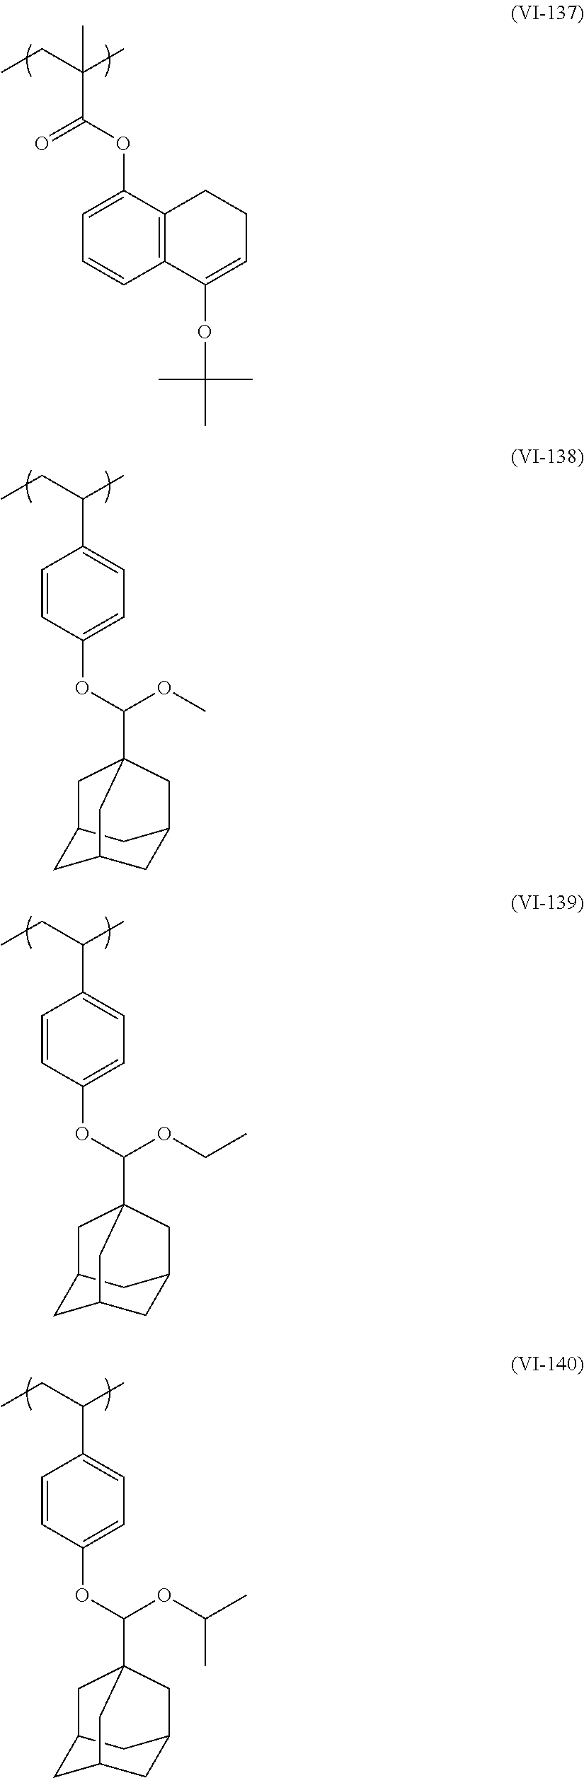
CCC(C)(C(=O)OC1=CC=CC2=C1CCC=C2OC(C)(C)C)C.CCC(C)C1=CC=C(OC(OC)C23CC4CC(CC(C4)C2)C3)C=C1.CCC(C)C1=CC=C(OC(OCC)C23CC4CC(CC(C4)C2)C3)C=C1.CCC(C)C1=CC=C(OC(OC(C)C)C23CC4CC(CC(C4)C2)C3)C=C1
